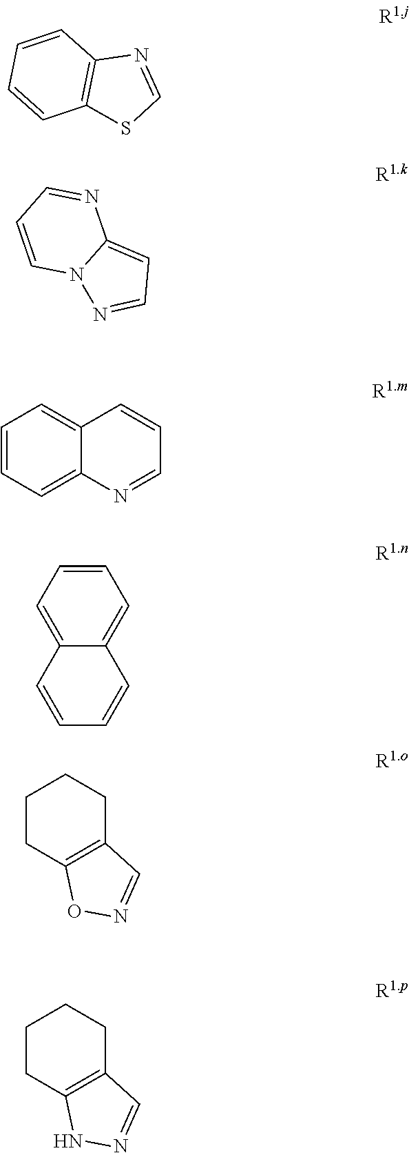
C1=CC2=C(C=C1)N=CS2.C1=NC2=CC=NN2C=C1.C1=C2C=CC=NC2=CC=C1.C12=CC=CC=C1C=CC=C2.C12=C(C=NO1)CCCC2.C12=C(C=NN1)CCCC2
